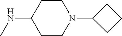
C1CN(C2CCC2)CCC1NC
